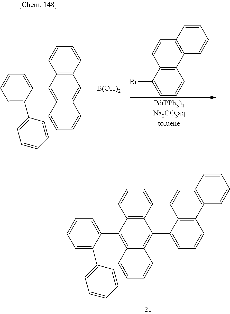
BrC1=CC=CC2=C1C=CC1=C2C=CC=C1.C1=C(C2=CC=CC=C2)C(C2=C3C(=C([B(OH)2])C4=C2C=CC=C4)C=CC=C3)=CC=C1.C1=C(C2=CC=CC=C2)C(C2=C3C(=C(C4=CC=CC5=C4C=CC4=C5C=CC=C4)C4=C2C=CC=C4)C=CC=C3)=CC=C1
